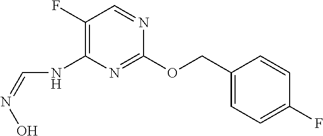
C1(F)=C(NC=NO)N=C(OCC2=CC=C(F)C=C2)N=C1
